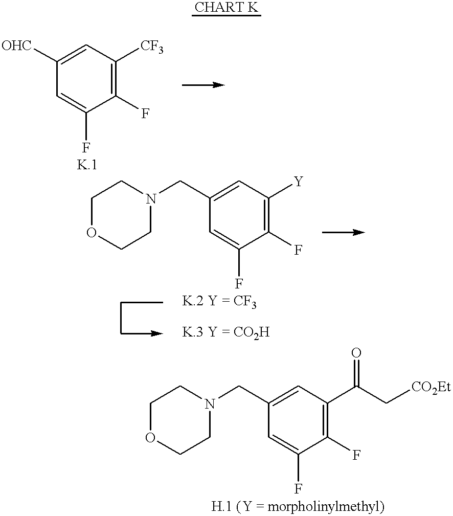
C1=C(F)C(F)=C([CF3])C=C1[OHC].C1OCCN(CC2=CC([Y])=C(F)C(F)=C2)C1.C1OCCN(CC2=CC(C(C[CO2Et])=O)=C(F)C(F)=C2)C1
